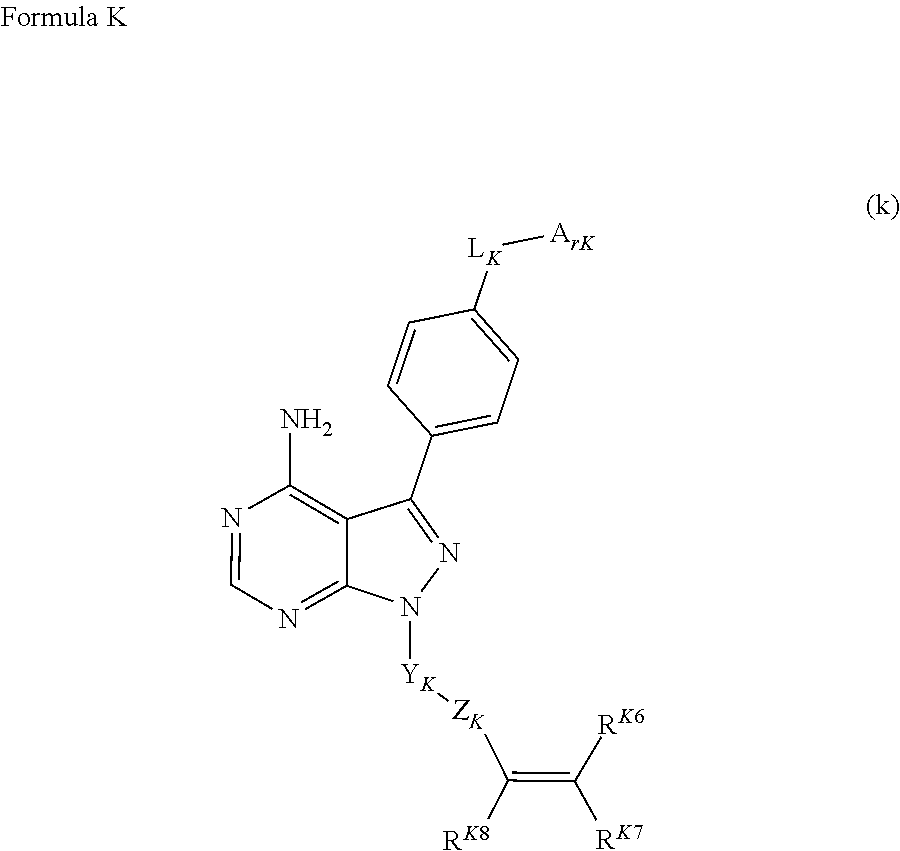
C1=CC(C2=NN([YK][ZK]C(=C([RK6])[RK7])[RK8])C3=NC=NC(N)=C23)=CC=C1[LK][ArK]
